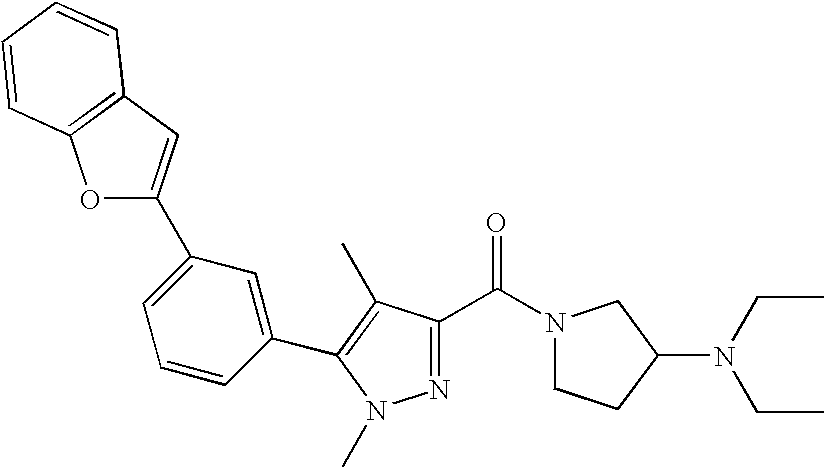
N1(C)N=C(C(=O)N2CCC(N(CC)CC)C2)C(C)=C1C1=CC(C2=CC3=C(C=CC=C3)O2)=CC=C1
